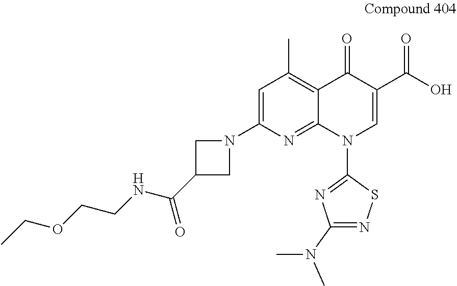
C1=C(N2CC(C(NCCOCC)=O)C2)N=C2C(=C1C)C(=O)C(C(=O)O)=CN2C1=NC(N(C)C)=NS1
